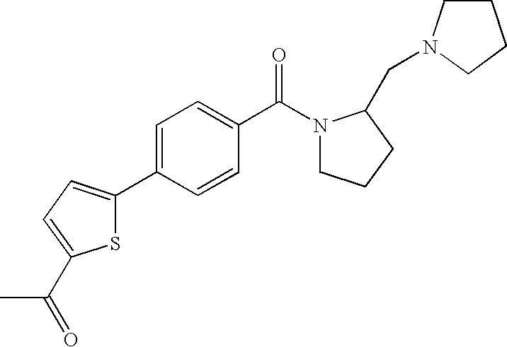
S1C(C2=CC=C(C(N3CCCC3CN3CCCC3)=O)C=C2)=CC=C1C(C)=O
